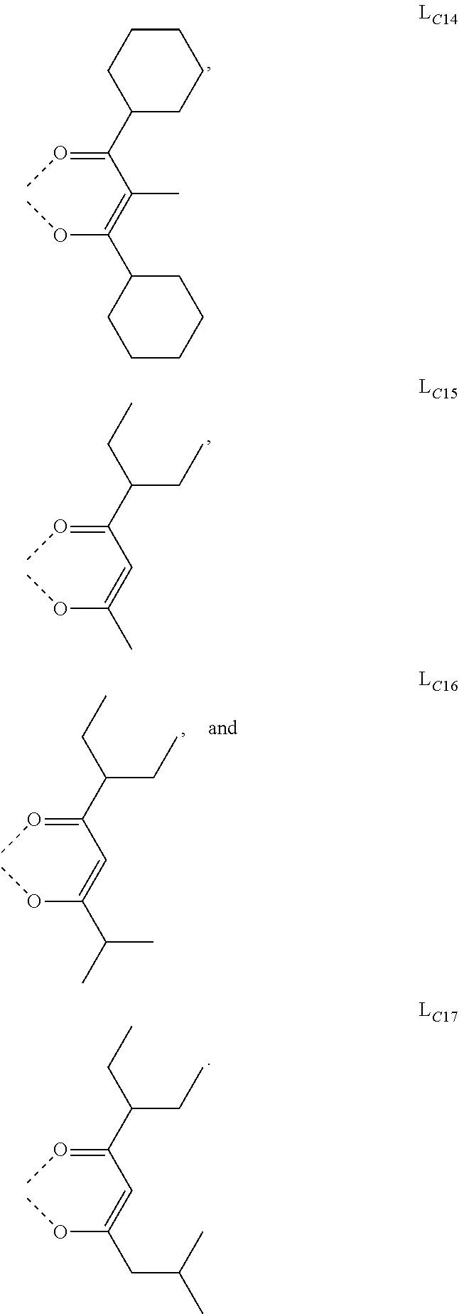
COC(=C(C(=OC)C1CCCCC1)C)C1CCCCC1.COC(=CC(=OC)C(CC)CC)C.COC(=CC(=OC)C(CC)CC)CC(C)C.COC(=CC(=OC)C(CC)CC)C(C)C
